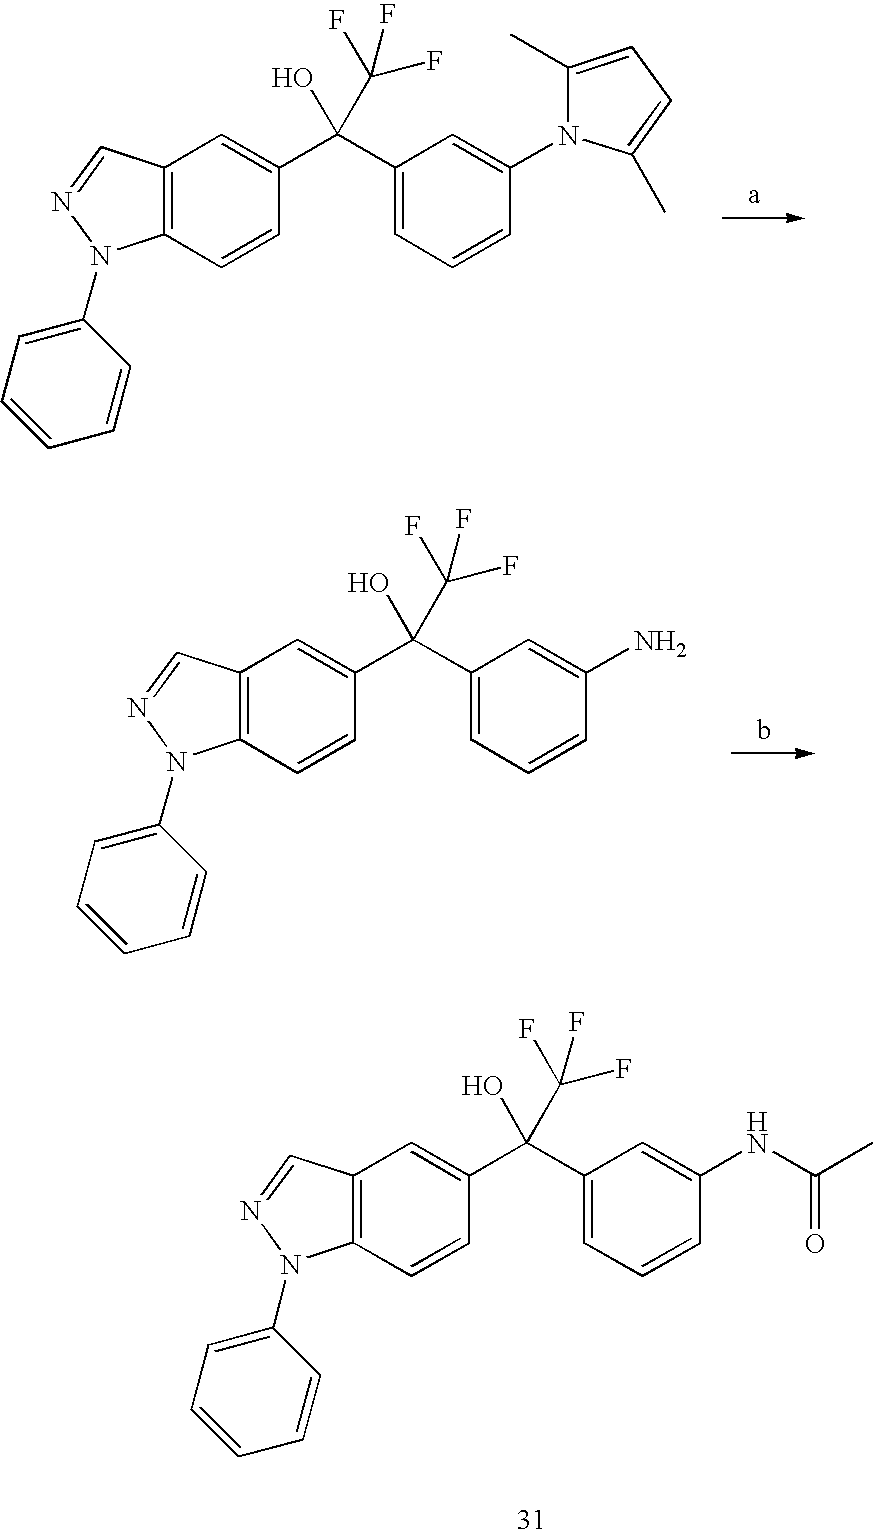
C12=C(C=CC(C(C3=CC=CC(N4C(C)=CC=C4C)=C3)(O)C(F)(F)F)=C1)N(C1=CC=CC=C1)N=C2.C12=C(C=CC(C(C3=CC=CC(N)=C3)(O)C(F)(F)F)=C1)N(C1=CC=CC=C1)N=C2.C12=C(C=CC(C(C3=CC=CC(NC(=O)C)=C3)(O)C(F)(F)F)=C1)N(C1=CC=CC=C1)N=C2
